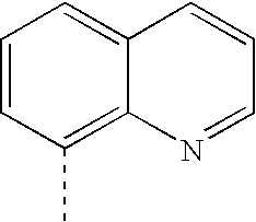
C12=CC=CC(C)=C1N=CC=C2
